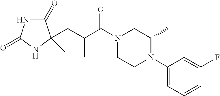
C1(=O)NC(=O)NC1(CC(C(N1CCN(C2=CC=CC(F)=C2)C(C)C1)=O)C)C
